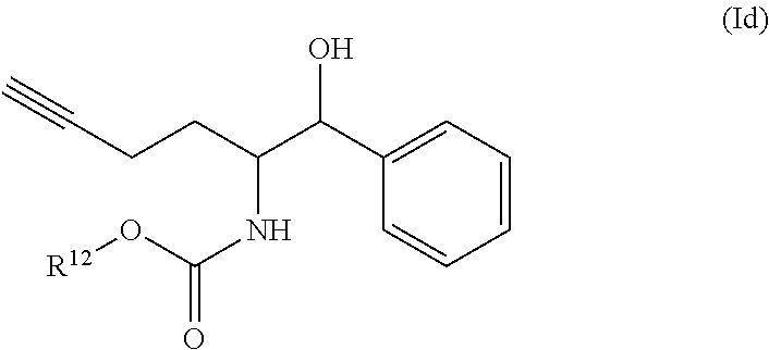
C1(C(O)C(NC(O[R12])=O)CCC#C)=CC=CC=C1
